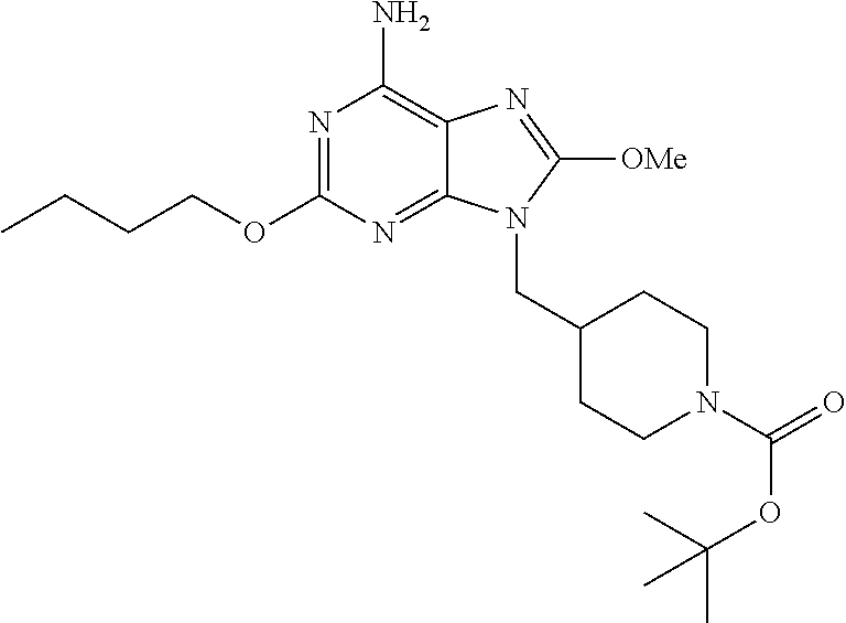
N1=C(OCCCC)N=C2C(=C1N)N=C([OMe])N2CC1CCN(C(=O)OC(C)(C)C)CC1
